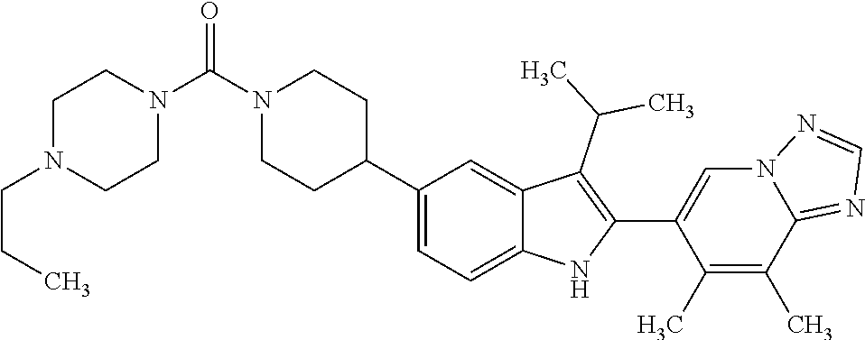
N1(C(N2CCN(CCC)CC2)=O)CCC(C2=CC=C3C(=C2)C(C(C)C)=C(C2=CN4C(=NC=N4)C(C)=C2C)N3)CC1
